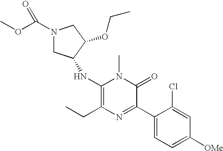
C1(NC2CN(C(OC)=O)CC2OCC)=C(CC)N=C(C2=CC=C([OMe])C=C2Cl)C(=O)N1C
